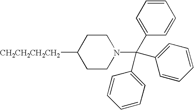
C1CN(C(C2=CC=CC=C2)(C2=CC=CC=C2)C2=CC=CC=C2)CCC1[CH2CH2CH2CH2]
